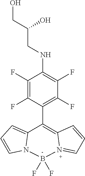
C1(F)=C(F)C(C2=C3N(=CC=C3)B(F)(F)N3C2=CC=C3)=C(F)C(F)=C1NCC(CO)O
